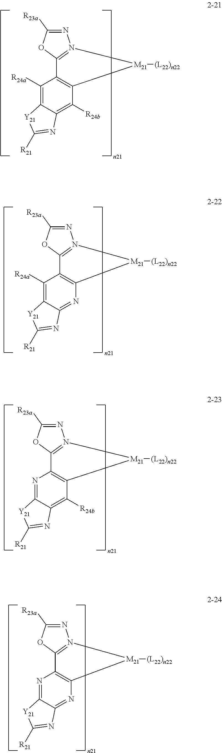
N1=C([R23a])OC2=N1[M21]([(L22)n22])C1=C2C([R24a])=C2C(=C1[R24b])N=C([R21])[Y21]2.N1=C([R23a])OC2=N1[M21]([(L22)n22])C1=C2C([R24a])=C2C(=N1)N=C([R21])[Y21]2.N1=C([R23a])OC2=N1[M21]([(L22)n22])C1=C2N=C2C(=C1[R24b])N=C([R21])[Y21]2.N1=C([R23a])OC2=N1[M21]([(L22)n22])C1=C2N=C2C(=N1)N=C([R21])[Y21]2
